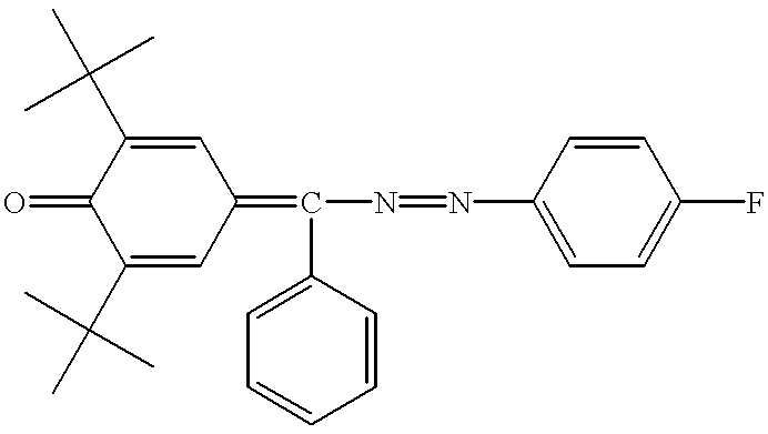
C1(C(C)(C)C)=CC(=C(N=NC2=CC=C(F)C=C2)C2=CC=CC=C2)C=C(C(C)(C)C)C1=O
